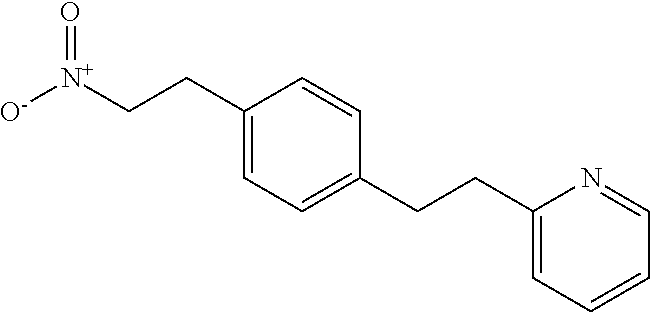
C1(CC[N+]([O-])=O)=CC=C(CCC2=CC=CC=N2)C=C1
